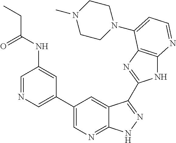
C1=NC=C(C2=CN=C3C(=C2)C(C2=NC4=C(N2)N=CC=C4N2CCN(C)CC2)=NN3)C=C1NC(CC)=O
